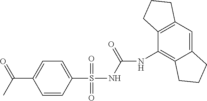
N(C1=C2C(=CC3=C1CCC3)CCC2)C(NS(=O)(=O)C1=CC=C(C(C)=O)C=C1)=O
